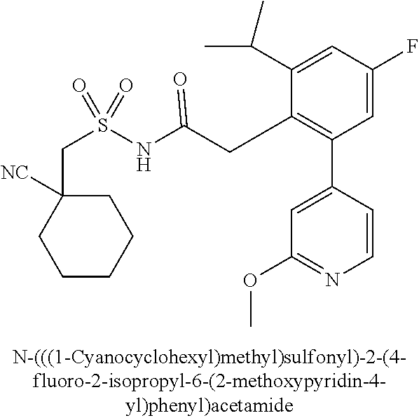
C1=C(F)C=C(C(C)C)C(CC(NS(=O)(CC2([NC])CCCCC2)=O)=O)=C1C1=CC(OC)=NC=C1
